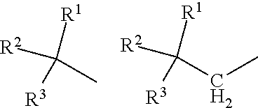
[R2]C([R1])([R3])C.[R2]C([R1])([R3])CC
